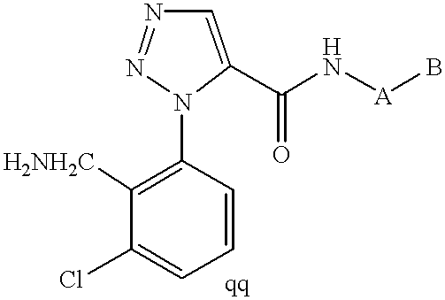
C1=CC=C(Cl)C([H2NH2C])=C1N1N=NC=C1C(=O)N[A]B
